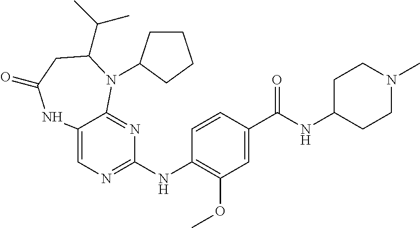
C12=CN=C(NC3=C(OC)C=C(C(NC4CCN(C)CC4)=O)C=C3)N=C1N(C1CCCC1)C(C(C)C)CC(=O)N2
